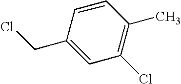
C1=CC(CCl)=CC(Cl)=C1C
